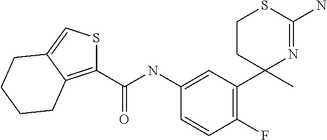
C1(C(NC2=CC(C3(C)N=C(N)SCC3)=C(F)C=C2)=O)=C2C(=CS1)CCCC2
